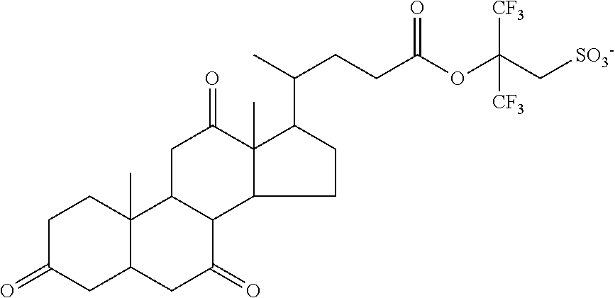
C(CC(OC(C[SO3-])([CF3])[CF3])=O)C(C)C1C2(C)C(=O)CC3C(C2CC1)C(=O)CC1C3(C)CCC(=O)C1
